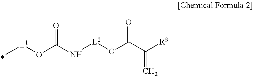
C[L1]OC(=O)N[L2]OC(=O)C(=C)[R9]
